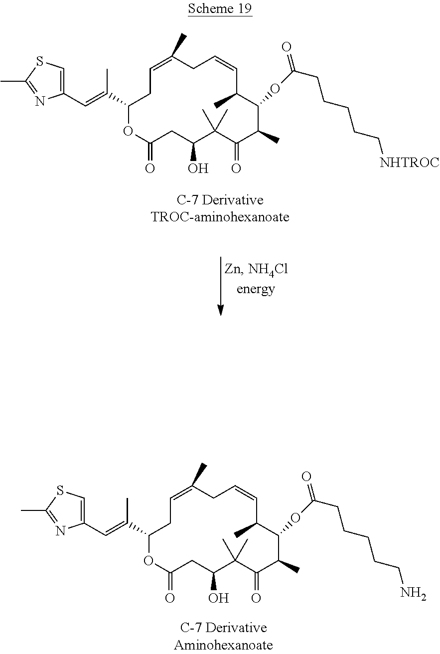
C1=C(C)CC=CC(C)C(OC(CCCCC[NHTROC])=O)C(C)C(=O)C(C)(C)C(O)CC(=O)OC(C(C)=CC2=CSC(C)=N2)C1.C1=C(C)CC=CC(C)C(OC(CCCCCN)=O)C(C)C(=O)C(C)(C)C(O)CC(=O)OC(C(C)=CC2=CSC(C)=N2)C1
